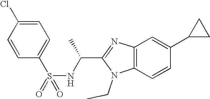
C1=CC(S(=O)(NC(C2=NC3=C(N2CC)C=CC(C2CC2)=C3)C)=O)=CC=C1Cl
